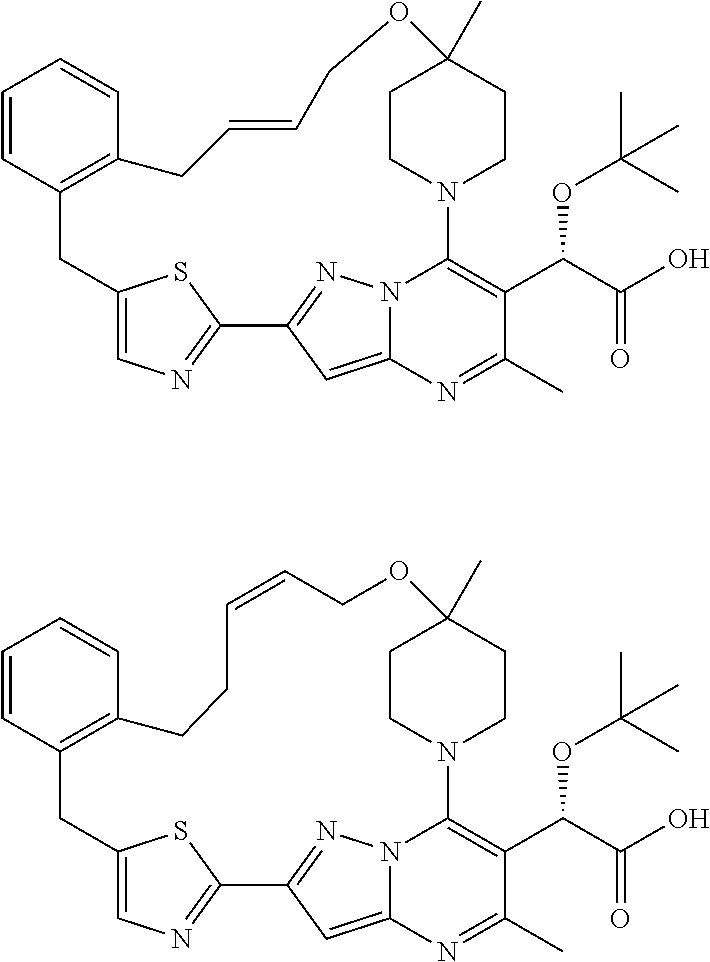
C1CN2CCC1(C)OCC=CCC1=C(CC3=CN=C(C4=NN5C2=C(C(C(O)=O)OC(C)(C)C)C(C)=NC5=C4)S3)C=CC=C1.C1CN2CCC1(C)OCC=CCCC1=C(CC3=CN=C(C4=NN5C2=C(C(C(O)=O)OC(C)(C)C)C(C)=NC5=C4)S3)C=CC=C1
